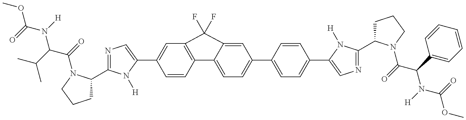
C1C(C2=NC=C(C3=CC4=C(C=C3)C3=CC=C(C5=CC=C(C6=CN=C(C7CCCN7C(=O)C(N(C(OC)=O)[H])C7=CC=CC=C7)N6[H])C=C5)C=C3C4(F)F)N2[H])N(C(=O)C(C(C)C)N(C(=O)OC)[H])CC1
